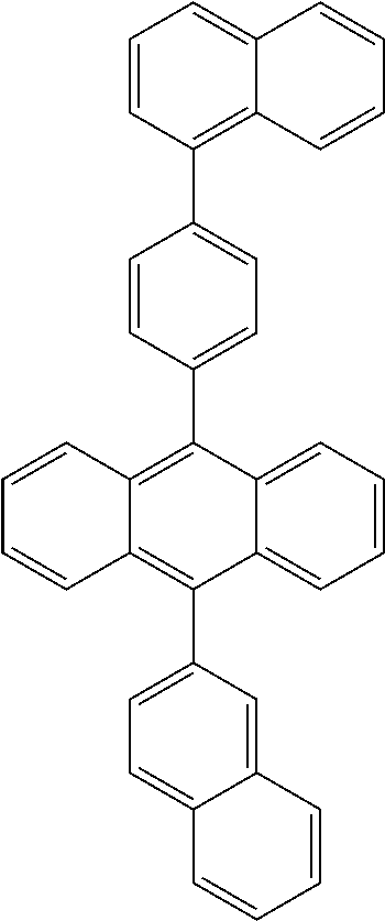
C1=CC=C2C(=C1)C(C1=CC=C3C(=C1)C=CC=C3)=C1C(=C2C2=CC=C(C3=C4C(=CC=C3)C=CC=C4)C=C2)C=CC=C1
